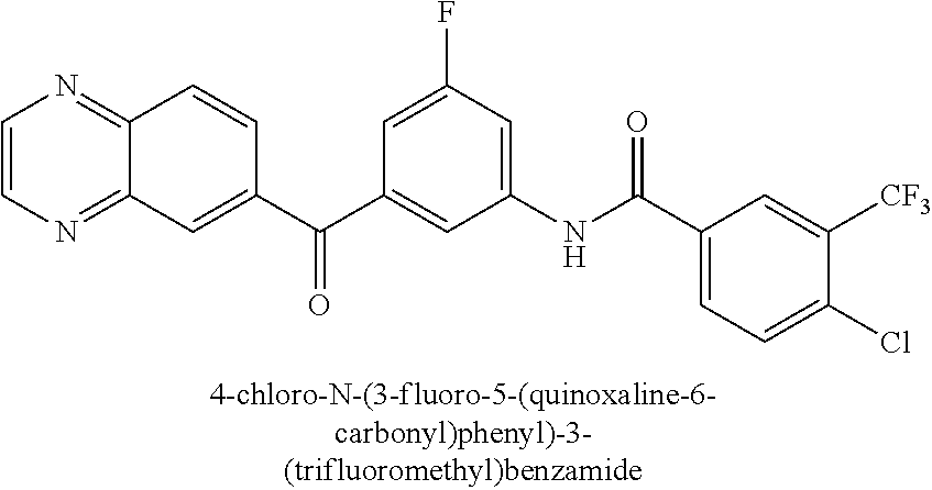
C1=CN=C2C(=N1)C=CC(C(C1=CC(NC(C3=CC=C(Cl)C([CF3])=C3)=O)=CC(F)=C1)=O)=C2
